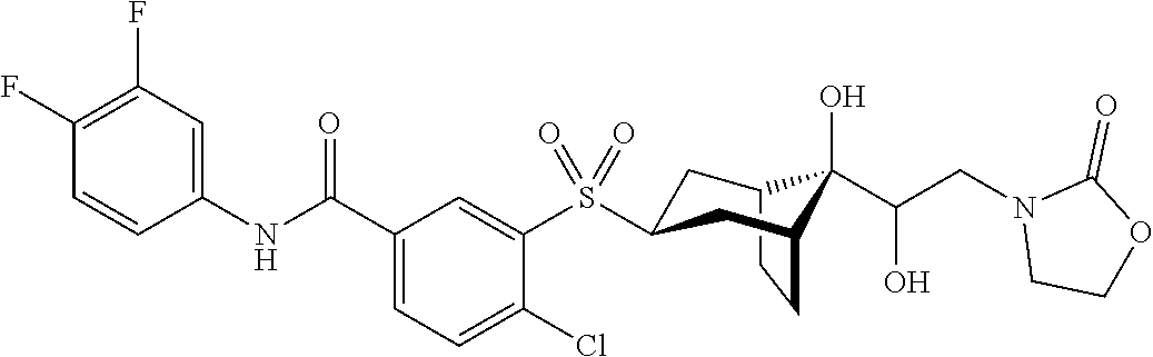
C12CCC(CC(S(C3=CC(C(NC4=CC(F)=C(F)C=C4)=O)=CC=C3Cl)(=O)=O)C1)C2(O)C(CN1CCOC1=O)O
